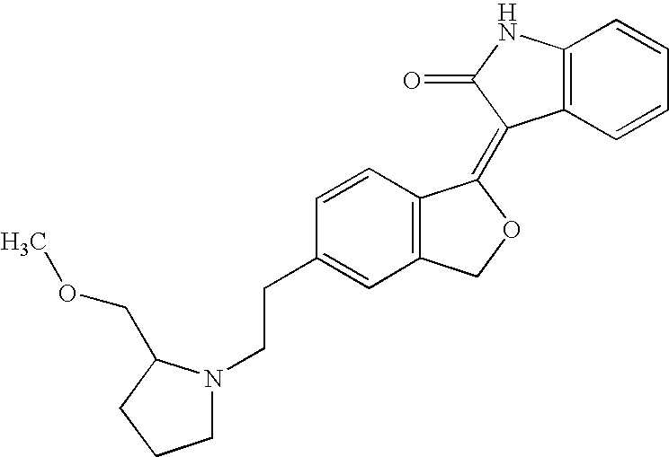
C12=C(C=CC=C1)C(=C1C3=C(CO1)C=C(CCN1CCCC1COC)C=C3)C(=O)N2
